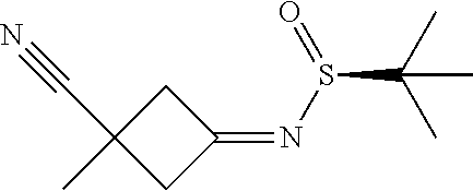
C1C(C#N)(C)CC1=NS(C(C)(C)C)=O
